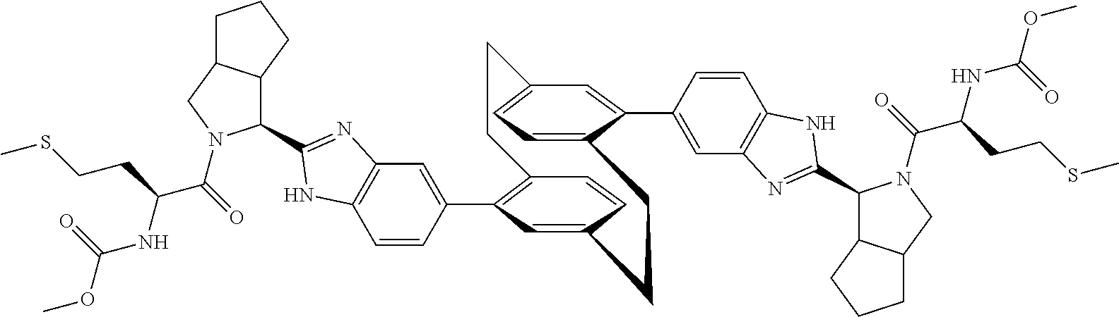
C12=C(C3=CC4=C(C=C3)NC(C3C5C(CN3C(C(NC(=O)OC)CCSC)=O)CCC5)=N4)C=C(C=C1)CCC1=CC=C(C=C1C1=CC3=C(C=C1)NC(C1C4C(CN1C(C(NC(=O)OC)CCSC)=O)CCC4)=N3)CC2
